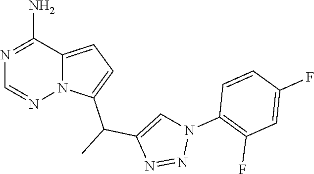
N1=C(N)C2=CC=C(C(C3=CN(C4=C(F)C=C(F)C=C4)N=N3)C)N2N=C1
